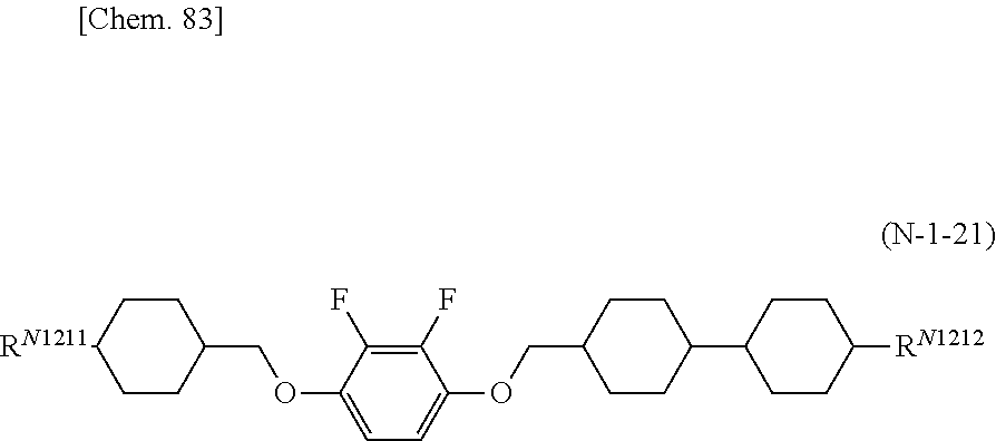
C1(OCC2CCC([RN1211])CC2)=CC=C(OCC2CCC(C3CCC([RN1212])CC3)CC2)C(F)=C1F
